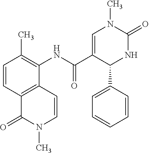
C1=CC(C)=C(NC(C2=CN(C)C(=O)NC2C2=CC=CC=C2)=O)C2=C1C(=O)N(C)C=C2
